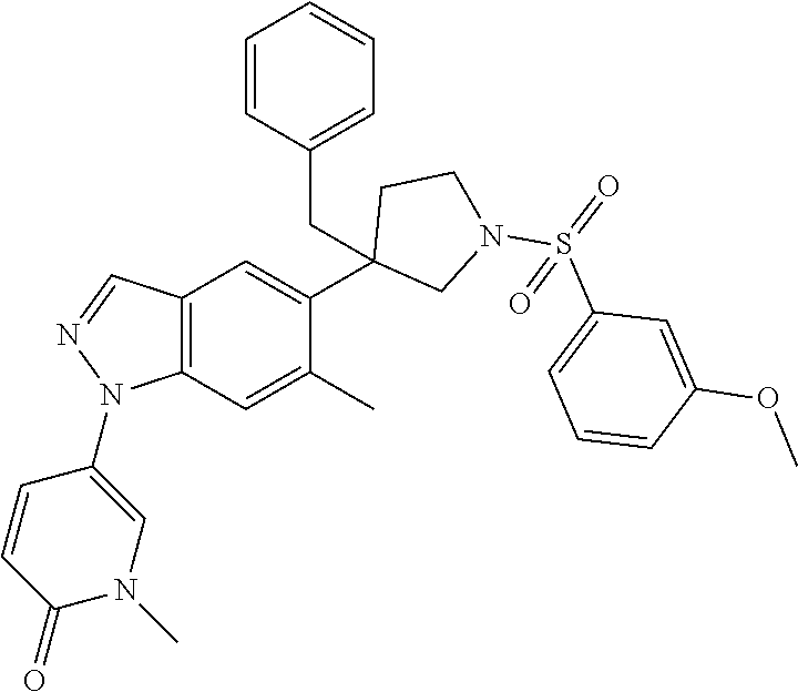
C1(C2=CC3=C(C=C2C)N(C2=CN(C)C(=O)C=C2)N=C3)(CC2=CC=CC=C2)CN(S(=O)(C2=CC=CC(OC)=C2)=O)CC1
